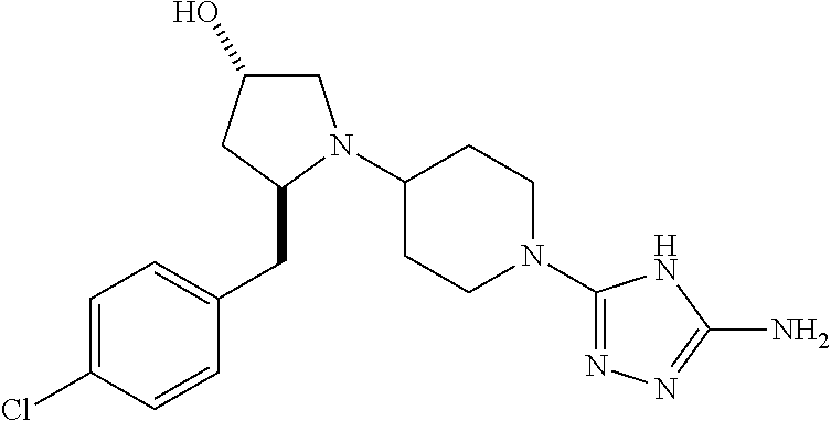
C1(N2CC(O)CC2CC2=CC=C(Cl)C=C2)CCN(C2=NN=C(N)N2)CC1
